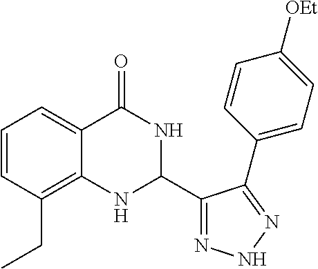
C1=CC(CC)=C2C(=C1)C(=O)NC(C1=NNN=C1C1=CC=C([OEt])C=C1)N2
